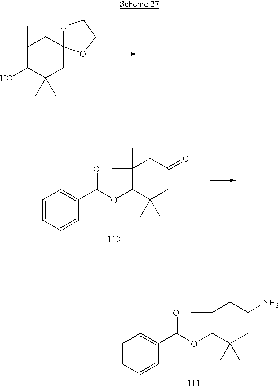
C1(C)(C)C(O)C(C)(C)CC2(C1)OCCO2.C1(C)(C)C(OC(C2=CC=CC=C2)=O)C(C)(C)CC(=O)C1.C1(C)(C)C(OC(C2=CC=CC=C2)=O)C(C)(C)CC(N)C1
